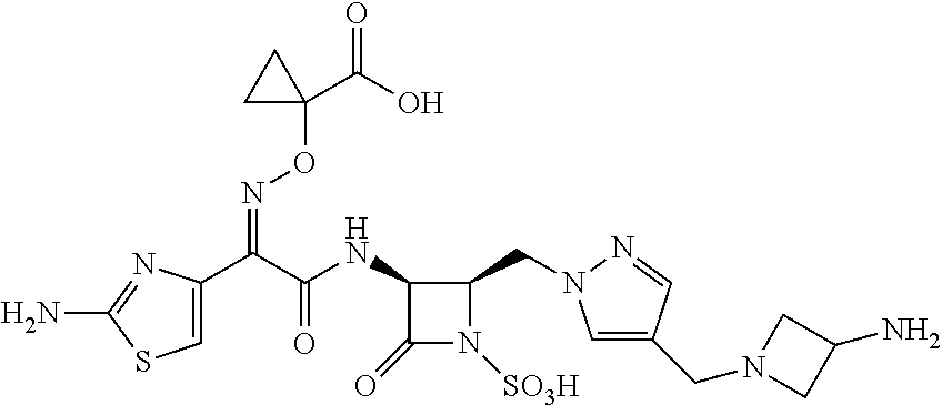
C1(NC(C(C2=CSC(N)=N2)=NOC2(C(=O)O)CC2)=O)C(=O)N([SO3H])C1CN1C=C(CN2CC(N)C2)C=N1
